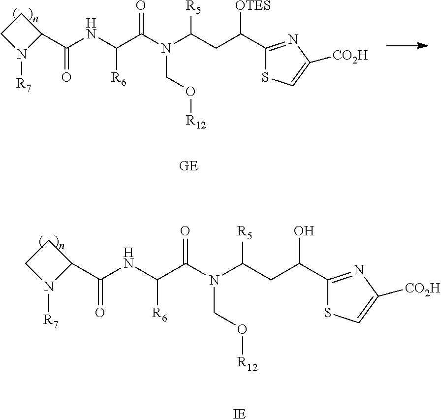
C1CN([R7])C1C(NC(C(N(C(CC(C1=NC([CO2H])=CS1)O)[R5])CO[R12])=O)[R6])=O.[IE].C1CN([R7])C1C(NC(C(N(C(CC(C1=NC([CO2H])=CS1)[OTES])[R5])CO[R12])=O)[R6])=O.[GE]
